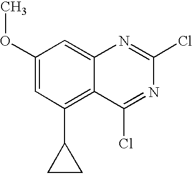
C1(OC)=CC(C2CC2)=C2C(=C1)N=C(Cl)N=C2Cl
